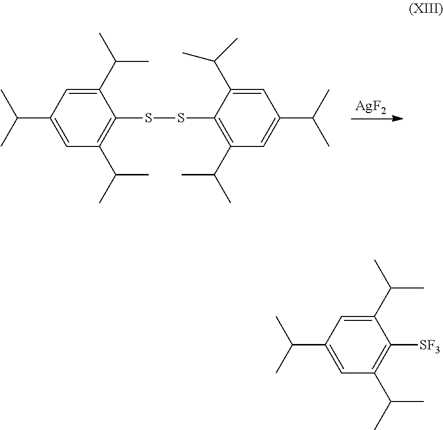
C1=C(C(C)C)C=C(C(C)C)C(SSC2=C(C(C)C)C=C(C(C)C)C=C2C(C)C)=C1C(C)C.[AgF2].C1=C(C(C)C)C=C(C(C)C)C([SF3])=C1C(C)C
